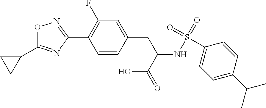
C1=CC(CC(NS(=O)(=O)C2=CC=C(C(C)C)C=C2)C(=O)O)=CC(F)=C1C1=NOC(C2CC2)=N1
